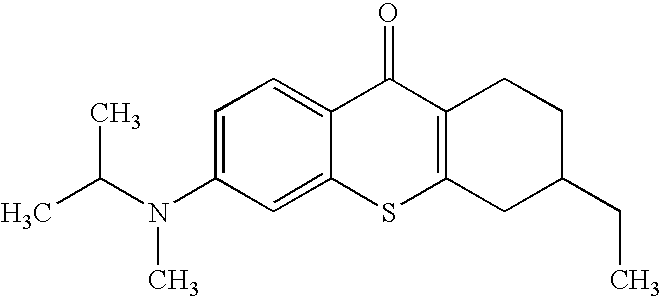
C1(N(C(C)C)C)=CC=C2C(=C1)SC1=C(C2=O)CCC(CC)C1
